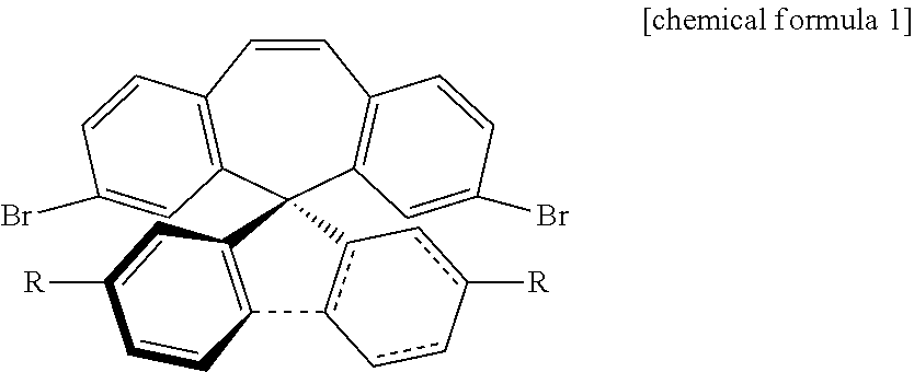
C1=CC2=C(C=C(Br)C=C2)C2(C3=C1C=CC(Br)=C3)c1c(C3=C2C=C([R])C=C3)-cc-c([R])c-1
